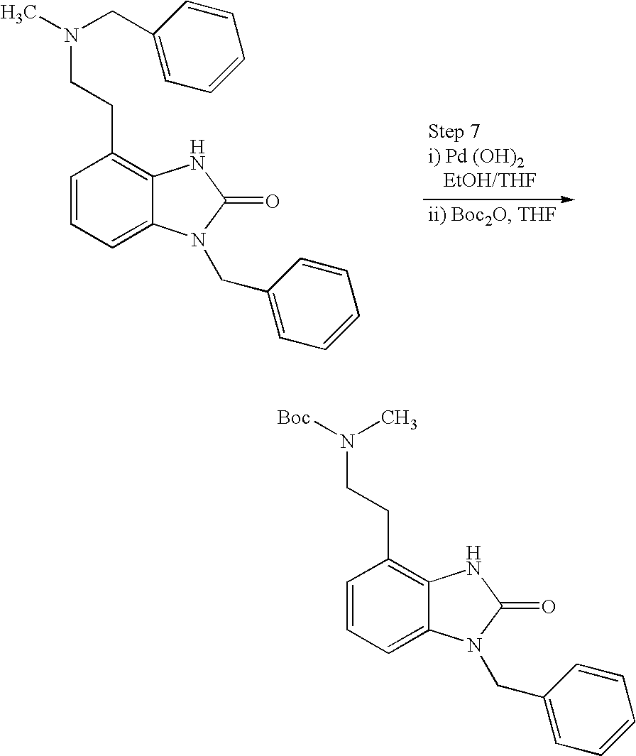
C1=CC=C2C(=C1CCN([Boc])C)NC(=O)N2CC1=CC=CC=C1.C1=CC=C2C(=C1CCN(CC1=CC=CC=C1)C)NC(=O)N2CC1=CC=CC=C1
